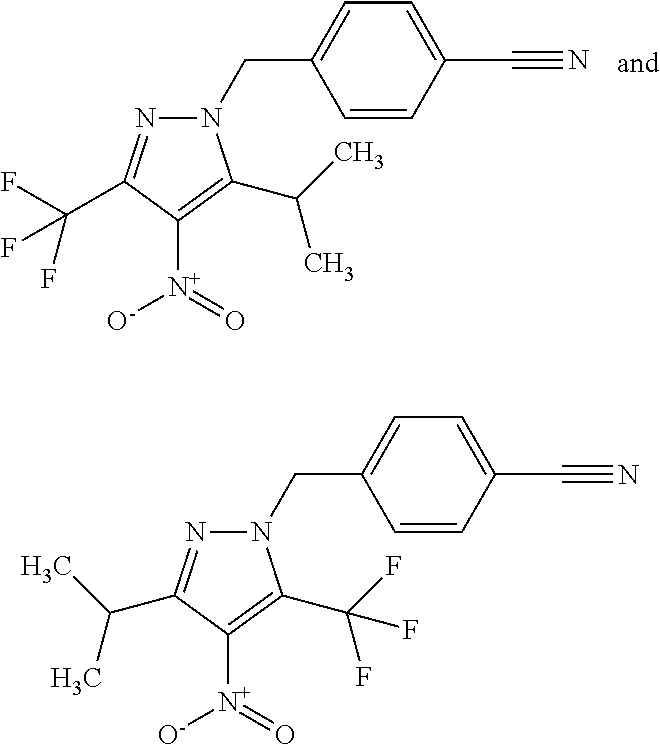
C1=C(C#N)C=CC(CN2N=C(C(C)C)C([N+]([O-])=O)=C2C(F)(F)F)=C1.C1=C(C#N)C=CC(CN2N=C(C(F)(F)F)C([N+]([O-])=O)=C2C(C)C)=C1
